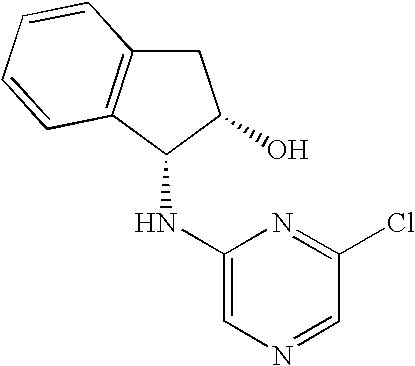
C1=NC=C(NC2C(O)CC3=C2C=CC=C3)N=C1Cl
